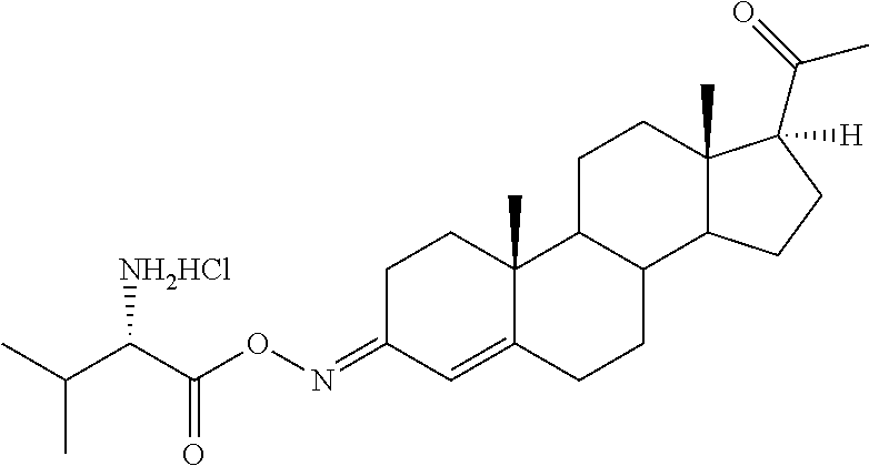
C1C(=NOC(C(C(C)C)[NH2HCl])=O)C=C2C(C)(C1)C1C(CC2)C2C(C)(CC1)C(C(=O)C)([H])CC2
